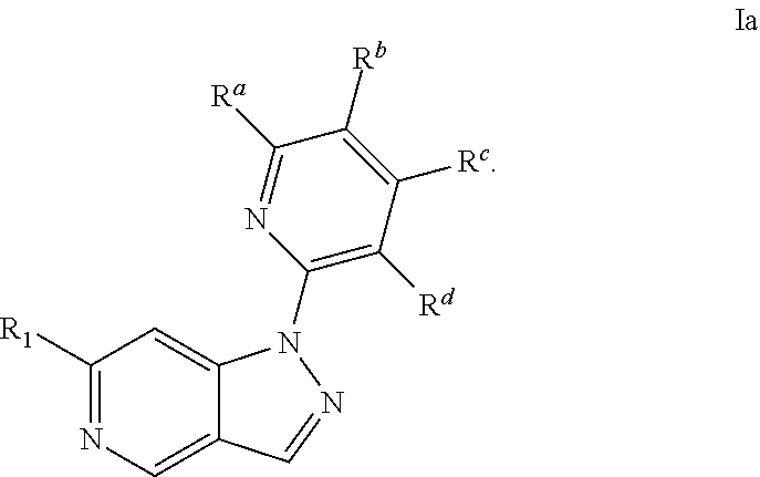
N1=C([R1])C=C2C(=C1)C=NN2C1=C([Rd])C([Rc])=C([Rb])C([Ra])=N1
